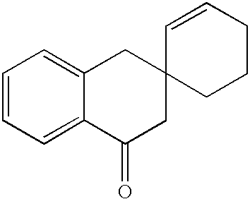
C1=CC=C2C(=C1)CC1(CC2=O)CCCC=C1
